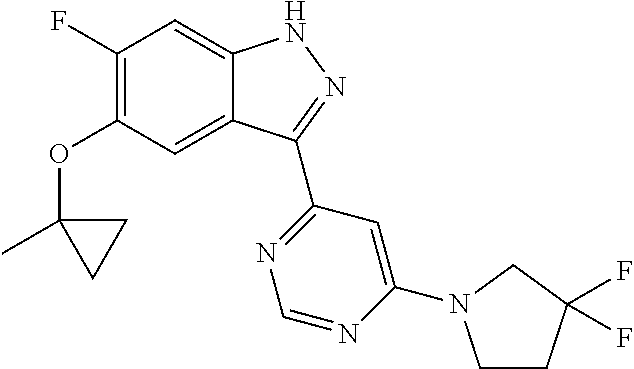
O(C1=C(F)C=C2C(=C1)C(C1=NC=NC(N3CCC(F)(F)C3)=C1)=NN2)C1(C)CC1
